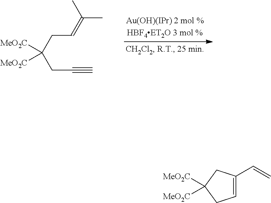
C(CC(CC#C)([MeO2C])[MeO2C])=C(C)C.[MeO2C]C1([MeO2C])CC(C=C)=CC1
